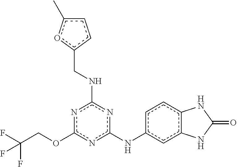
FC(COc1nc(Nc2ccc3c(c2)NC(=O)N3)nc(NCc2ccc(C)o2)n1)(F)F
